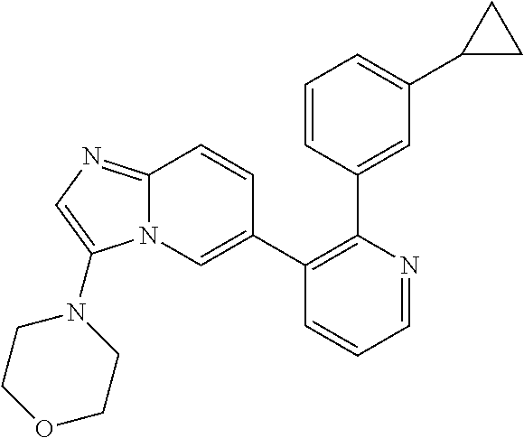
C1(C2=CN3C(=NC=C3N3CCOCC3)C=C2)=C(C2=CC(C3CC3)=CC=C2)N=CC=C1
